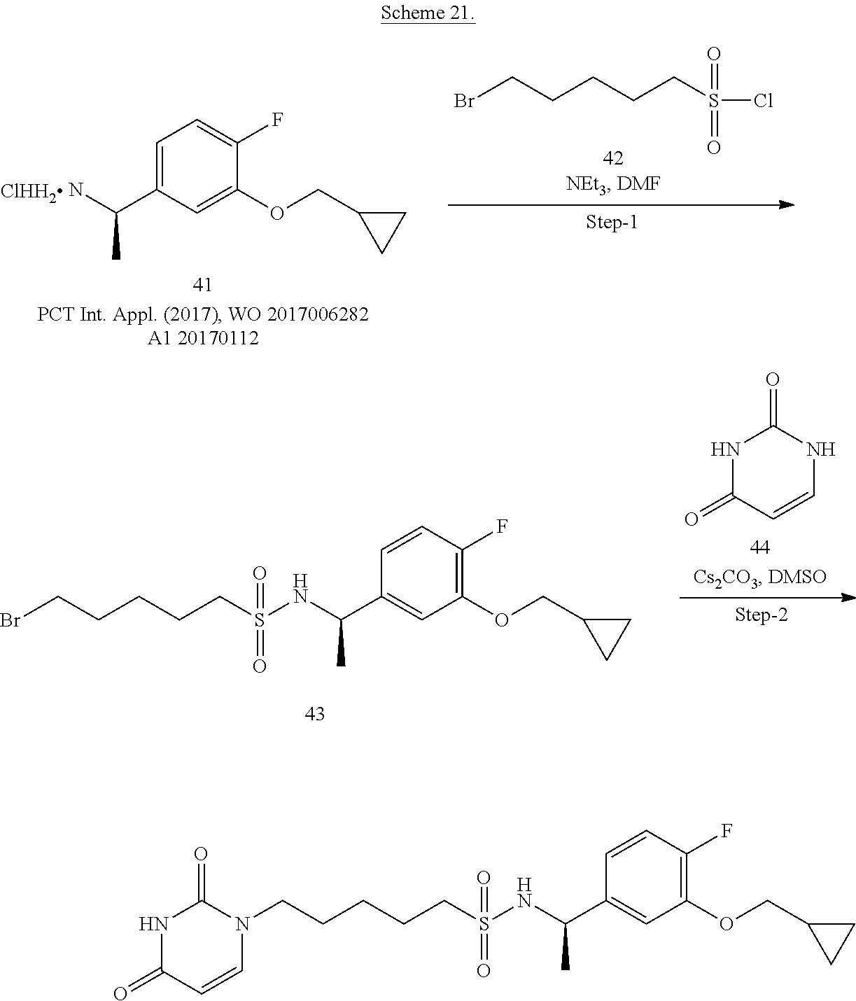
BrCCCCCS(Cl)(=O)=O.C1=C(C(N)C)C=C(OCC2CC2)C(F)=C1.C1=CC(F)=C(OCC2CC2)C=C1C(NS(CCCCCBr)(=O)=O)C.N1C(=O)C=CNC1=O.C1=CC(F)=C(OCC2CC2)C=C1C(NS(CCCCCN1C(=O)NC(=O)C=C1)(=O)=O)C
